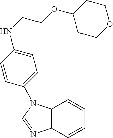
C12=C(C=CC=C1)N=CN2C1=CC=C(NCCOC2CCOCC2)C=C1
